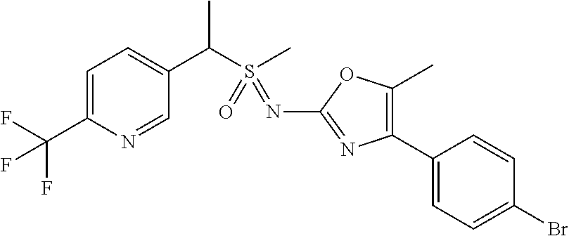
C1=C(C(F)(F)F)N=CC(C(S(C)(=O)=NC2=NC(C3=CC=C(Br)C=C3)=C(C)O2)C)=C1
